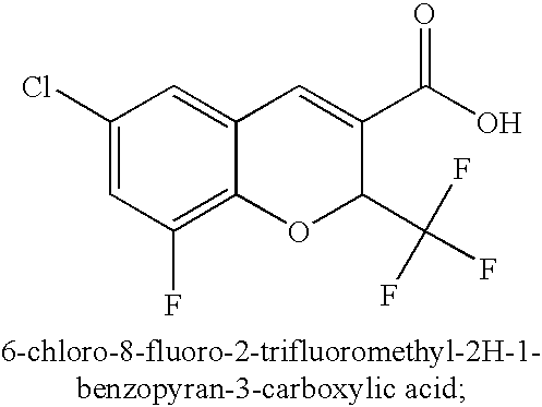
C1=C(Cl)C=C2C(=C1F)OC(C(F)(F)F)C(C(O)=O)=C2
